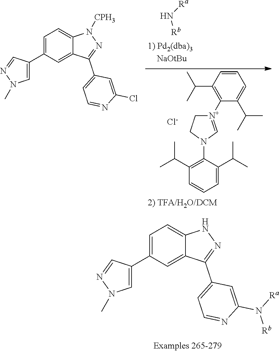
C1=C(C2=CN(C)N=C2)C=C2C(=C1)NN=C2C1=CC=NC(N([Rb])[Ra])=C1.C1=CC(C(C)C)=C([N+]2=CN(C3=C(C(C)C)C=CC=C3C(C)C)CC2)C(C(C)C)=C1.[Ra]N[Rb].[Cl-].C1=C(C2=CN(C)N=C2)C=C2C(=C1)N([CPH3])N=C2C1=CC=NC(Cl)=C1
